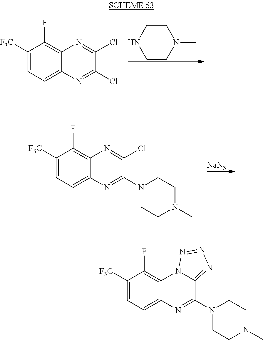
C1CNCCN1C.C1([F3C])=CC=C2C(=C1F)N=C(Cl)C(Cl)=N2.[NaN3].C1([F3C])=CC=C2C(=C1F)N=C(Cl)C(N1CCN(C)CC1)=N2.C1([F3C])=CC=C2C(=C1F)N1C(=NN=N1)C(N1CCN(C)CC1)=N2
